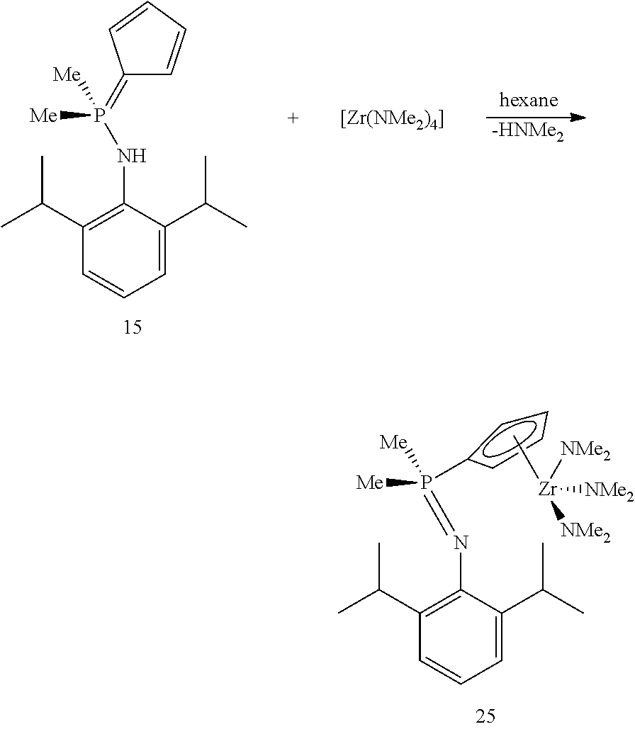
P([Me])(=NC1=C(C(C)C)C=CC=C1C(C)C)([Me])c1cccc1.[Zr]([NMe2])([NMe2])([NMe2])C.C1(=P([Me])(NC2=C(C(C)C)C=CC=C2C(C)C)[Me])C=CC=C1.[-HNMe2].[[Zr(NMe2)4]]
